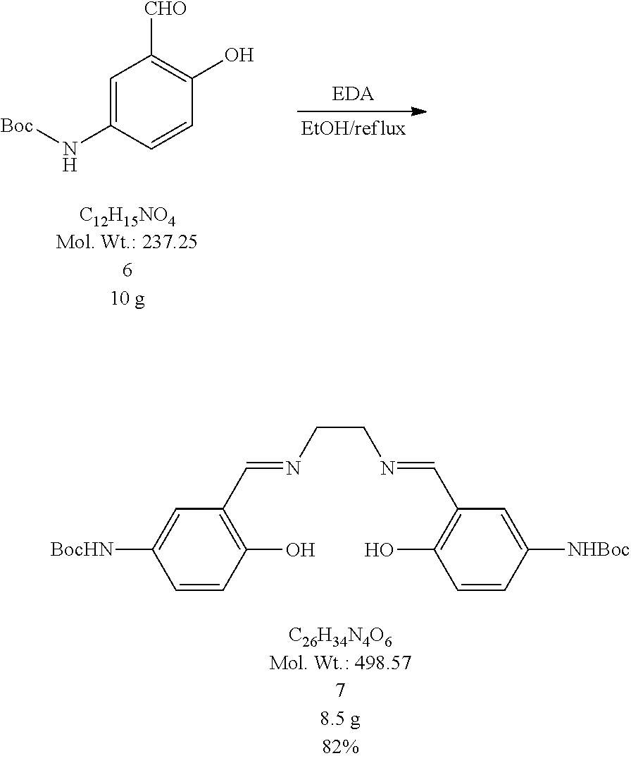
C1=CC(O)=C(C=NCCN=CC2=C(O)C=CC([NHBoc])=C2)C=C1[BocHN].C1=C(N[Boc])C=CC(O)=C1[CHO]
